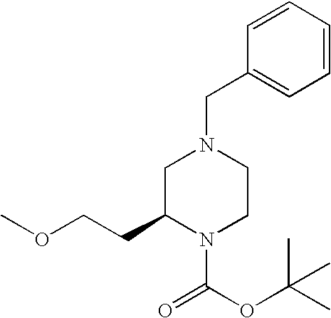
C1=CC(CN2CC(CCOC)N(C(OC(C)(C)C)=O)CC2)=CC=C1
